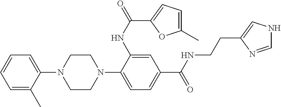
C1=C(C)C(N2CCN(C3=CC=C(C(NCCC4=CNC=N4)=O)C=C3NC(=O)C3=CC=C(C)O3)CC2)=CC=C1
